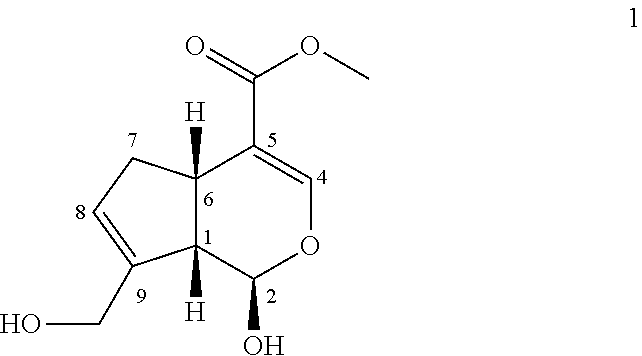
C12([H])C([H])(C(O)OC=C1C(OC)=O)C(CO)=CC2
